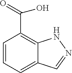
C1=CC=C2C(=C1C(=O)O)NN=C2
